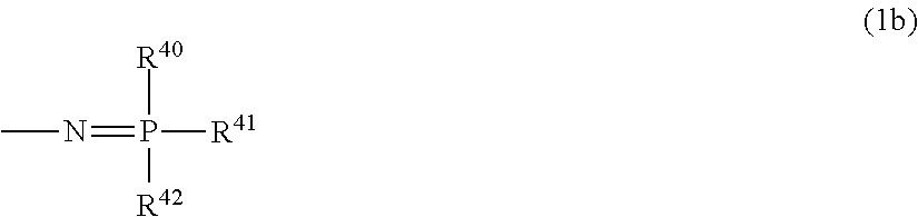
CN=P([R42])([R40])[R41]
